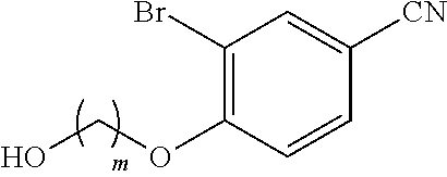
[CN]C1=CC(Br)=C(OCO)C=C1
